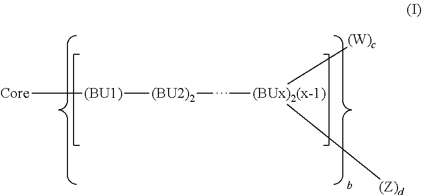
[Core][(BU1)][(BU2)2]C[(BUx)2(x-1)]([(W)c])[(Z)d]
